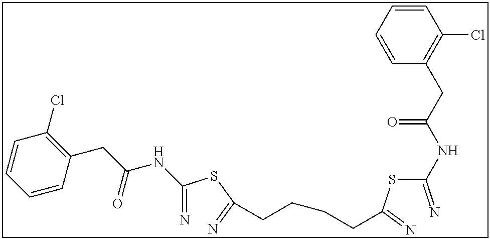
C(=N)(SC(=N)CCCCC(SC(=N)NC(CC1=C(Cl)C=CC=C1)=O)=N)NC(CC1=C(Cl)C=CC=C1)=O
